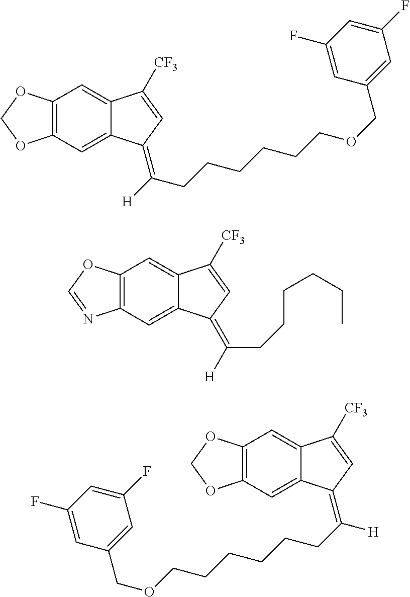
C12=C(C=C3C(=C1)C([CF3])=CC3=C([H])CCCCCCOCC1=CC(F)=CC(F)=C1)OCO2.C12=C(C=C3C(=C1)C([CF3])=CC3=C([H])CCCCCC)N=CO2.C1(COCCCCCCC([H])=C2C3=CC4=C(C=C3C([CF3])=C2)OCO4)=CC(F)=CC(F)=C1
